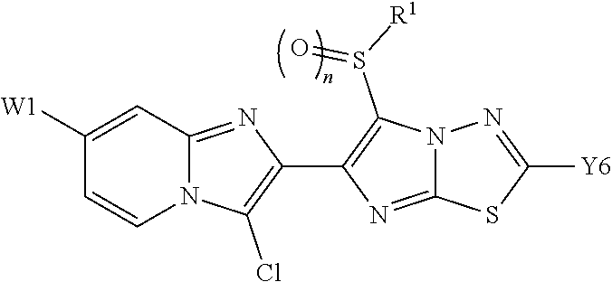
C1([W1])=CC2=NC(C3=C(S([R1])=O)N4C(=N3)SC([Y6])=N4)=C(Cl)N2C=C1
